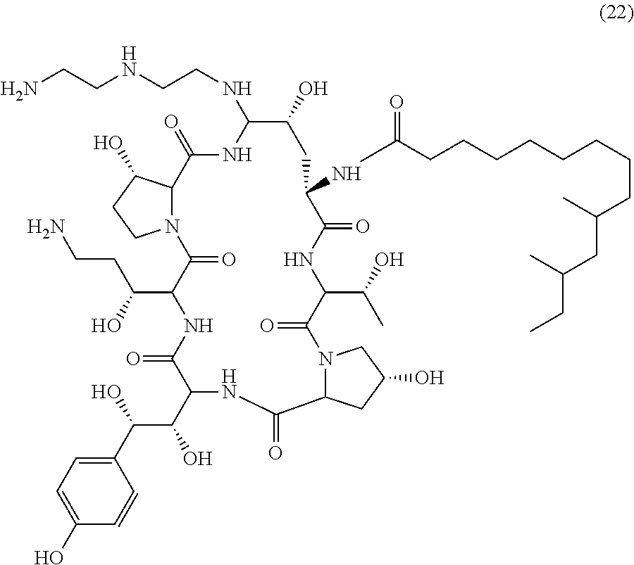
N(C1NC(=O)C2N(CCC2O)C(=O)C(C(O)CCN)NC(=O)C(C(O)C(C2=CC=C(O)C=C2)O)NC(=O)C2N(C(=O)C(C(O)C)NC(=O)C(NC(CCCCCCCCC(CC(CC)C)C)=O)CC1O)CC(O)C2)CCNCCN
